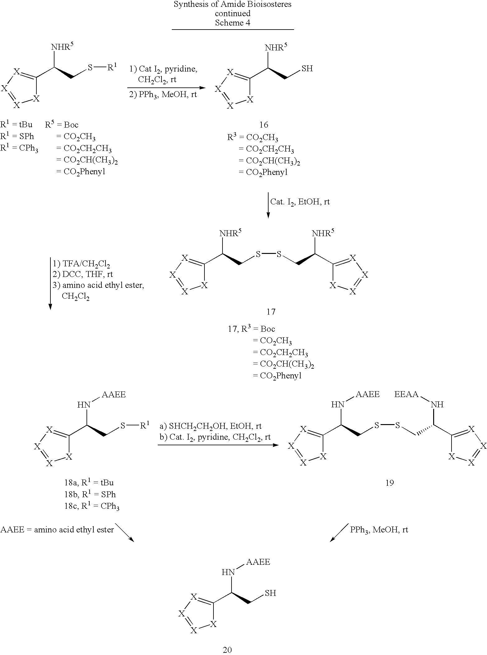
C1(C(CS)N[AAEE])=[X][X]=[X][X]1.C1(C(CSSCC(C2=[X][X]=[X][X]2)[NHR5])[NHR5])=[X][X]=[X][X]1.C1(C(CSSCC(C2=[X][X]=[X][X]2)N[EEAA])N[AAEE])=[X][X]=[X][X]1.C1(C(CS[R1])N[AAEE])=[X][X]=[X][X]1.C1(C(CS[R1])[NHR5])=[X][X]=[X][X]1.C1(C(CS)[NHR5])=[X][X]=[X][X]1
